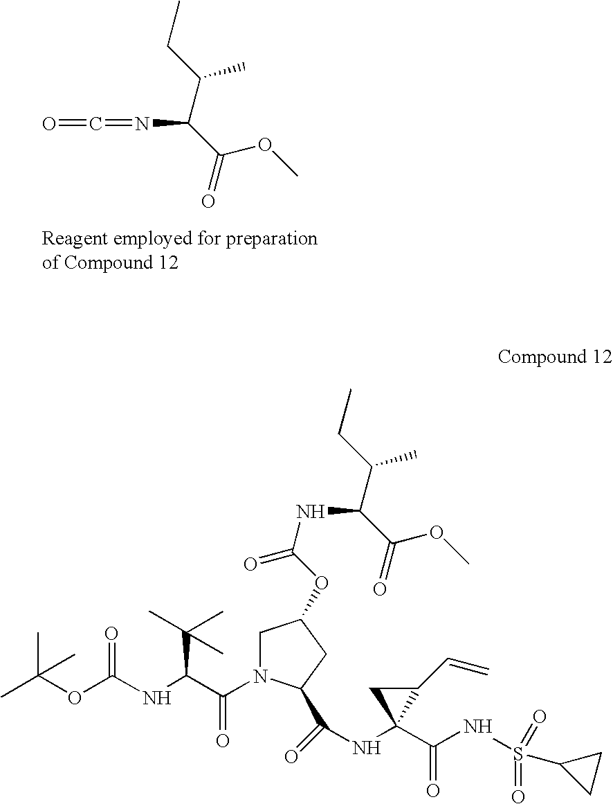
O=C=NC(C(C)CC)C(=O)OC.CC(OC(NC(C(N1CC(OC(=O)NC(C(C)CC)C(=O)OC)CC1C(=O)NC1(C(NS(=O)(=O)C2CC2)=O)C(C=C)C1)=O)C(C)(C)C)=O)(C)C
